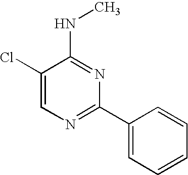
C1(Cl)=CN=C(C2=CC=CC=C2)N=C1NC
